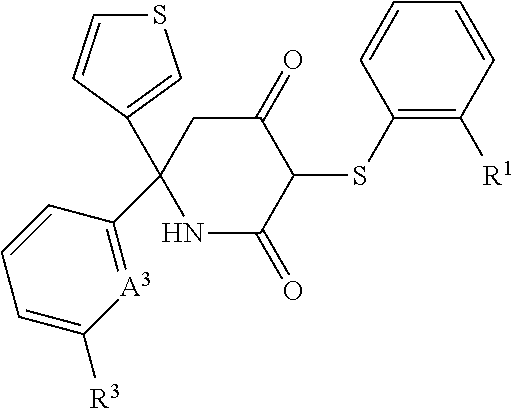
C1(SC2C(=O)CC(C3=[A3]C([R3])=CC=C3)(C3=CSC=C3)NC2=O)=C([R1])C=CC=C1
